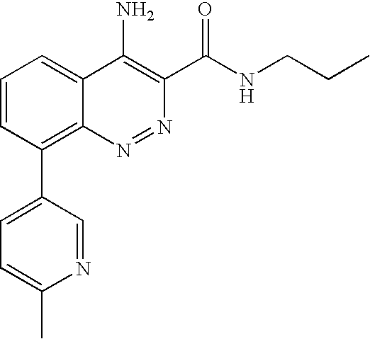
N1=CC(C2=C3C(=CC=C2)C(N)=C(C(NCCC)=O)N=N3)=CC=C1C
